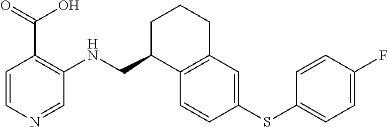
C1=CC(SC2=CC=C(F)C=C2)=CC2=C1C(CNC1=C(C(O)=O)C=CN=C1)CCC2
